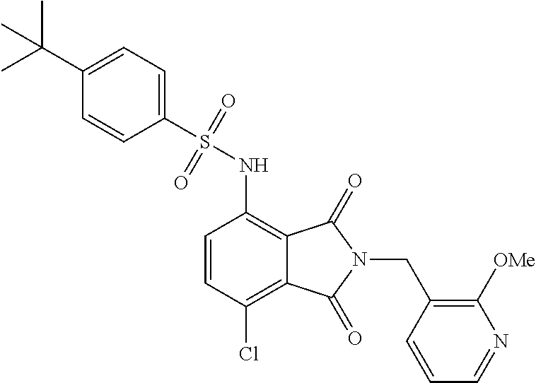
C1=CC(Cl)=C2C(=C1NS(=O)(=O)C1=CC=C(C(C)(C)C)C=C1)C(=O)N(CC1=C([OMe])N=CC=C1)C2=O
